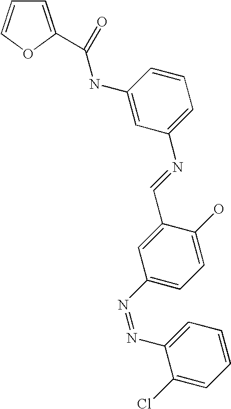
C1=CC=C(C(NC2=CC(N=CC3=CC(N=NC4=CC=CC=C4Cl)=CC=C3O)=CC=C2)=O)O1
